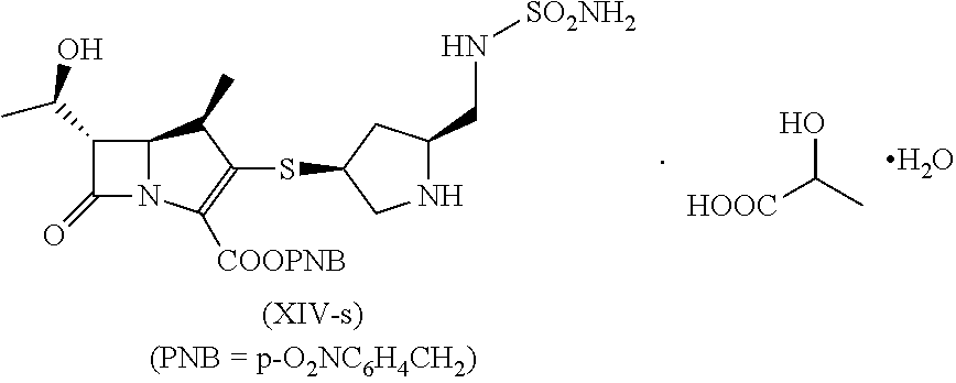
OC(C)[HOOC].O.C1(C(O)C)C(=O)N2C1C(C)C(SC1CC(CN[SO2NH2])NC1)=C2[COOPNB]
